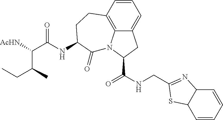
C1=CC2=C3C(=C1)CC(C(NCC1=NC4C=CC=CC4S1)=O)N3C(=O)C(NC(C([AcHN])C(C)CC)=O)CC2
